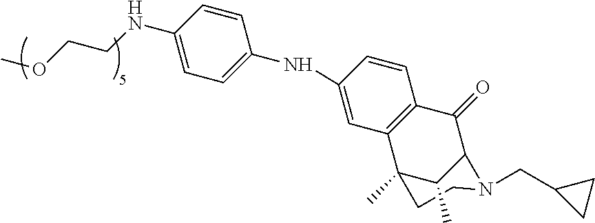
C1(NCCOC)=CC=C(NC2=CC3=C(C=C2)C(=O)C2C(C)C3(C)CCN2CC2CC2)C=C1
